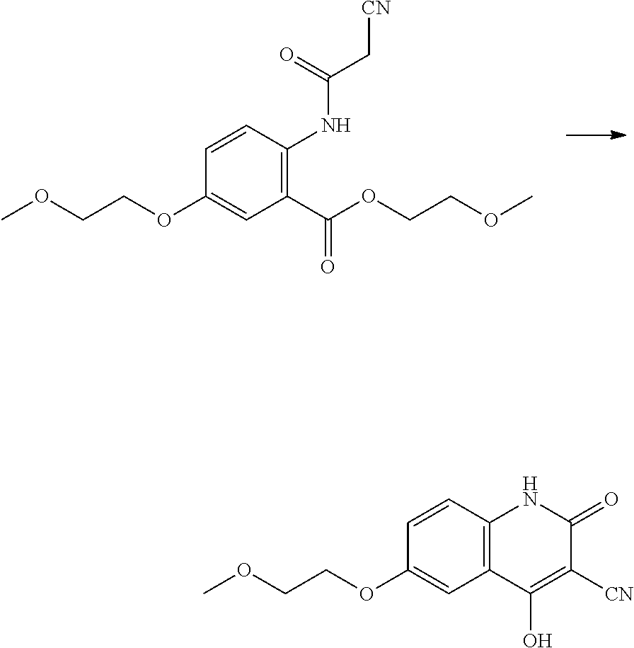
C(COC)OC1=CC(C(OCCOC)=O)=C(NC(C[CN])=O)C=C1.C(COC)OC1=CC2=C(C=C1)NC(=O)C([CN])=C2O
